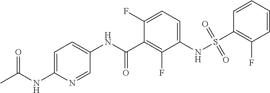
S(NC1=CC=C(F)C(C(NC2=CC=C(NC(C)=O)N=C2)=O)=C1F)(=O)(=O)C1=C(F)C=CC=C1
